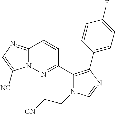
C12=NC=C([NC])N1N=C(C1=C(C3=CC=C(F)C=C3)N=CN1CC[CN])C=C2
